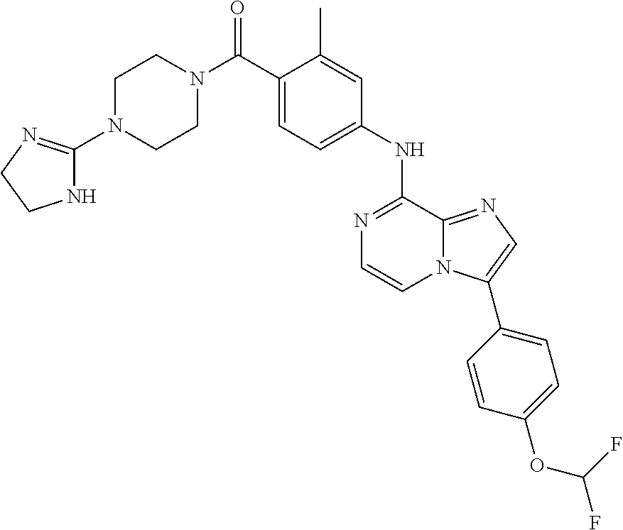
C1(NC2=NC=CN3C2=NC=C3C2=CC=C(OC(F)F)C=C2)=CC=C(C(N2CCN(C3=NCCN3)CC2)=O)C(C)=C1
